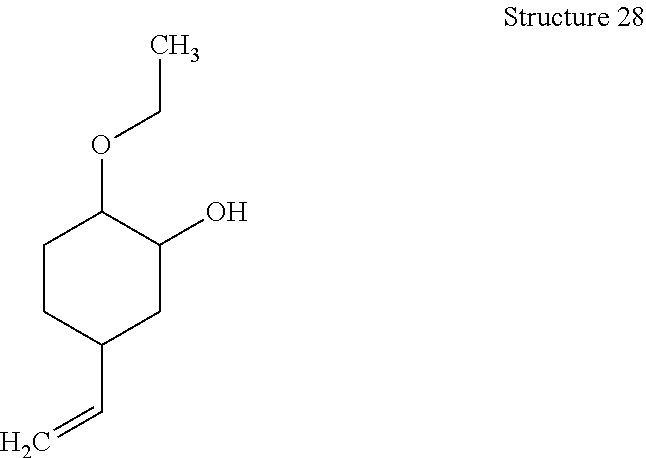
C1CC(C=C)CC(O)C1OCC
